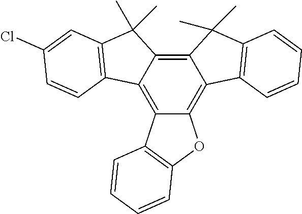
C12=C3C(=C4C(=C1C(C)(C)C1=C2C=CC(Cl)=C1)C(C)(C)C1=C4C=CC=C1)OC1=C3C=CC=C1
